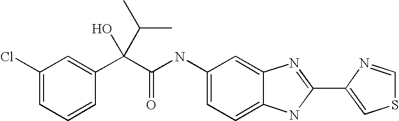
C1=C2C(=CC=C1NC(C(C1=CC(Cl)=CC=C1)(C(C)C)O)=O)NC(C1=CSC=N1)=N2
